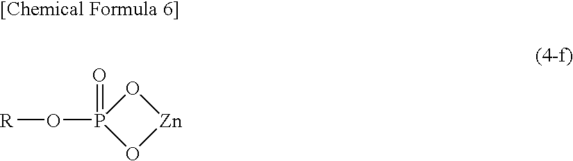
[R]OP1(=O)O[Zn]O1.[[Chemical Formula 6]]
